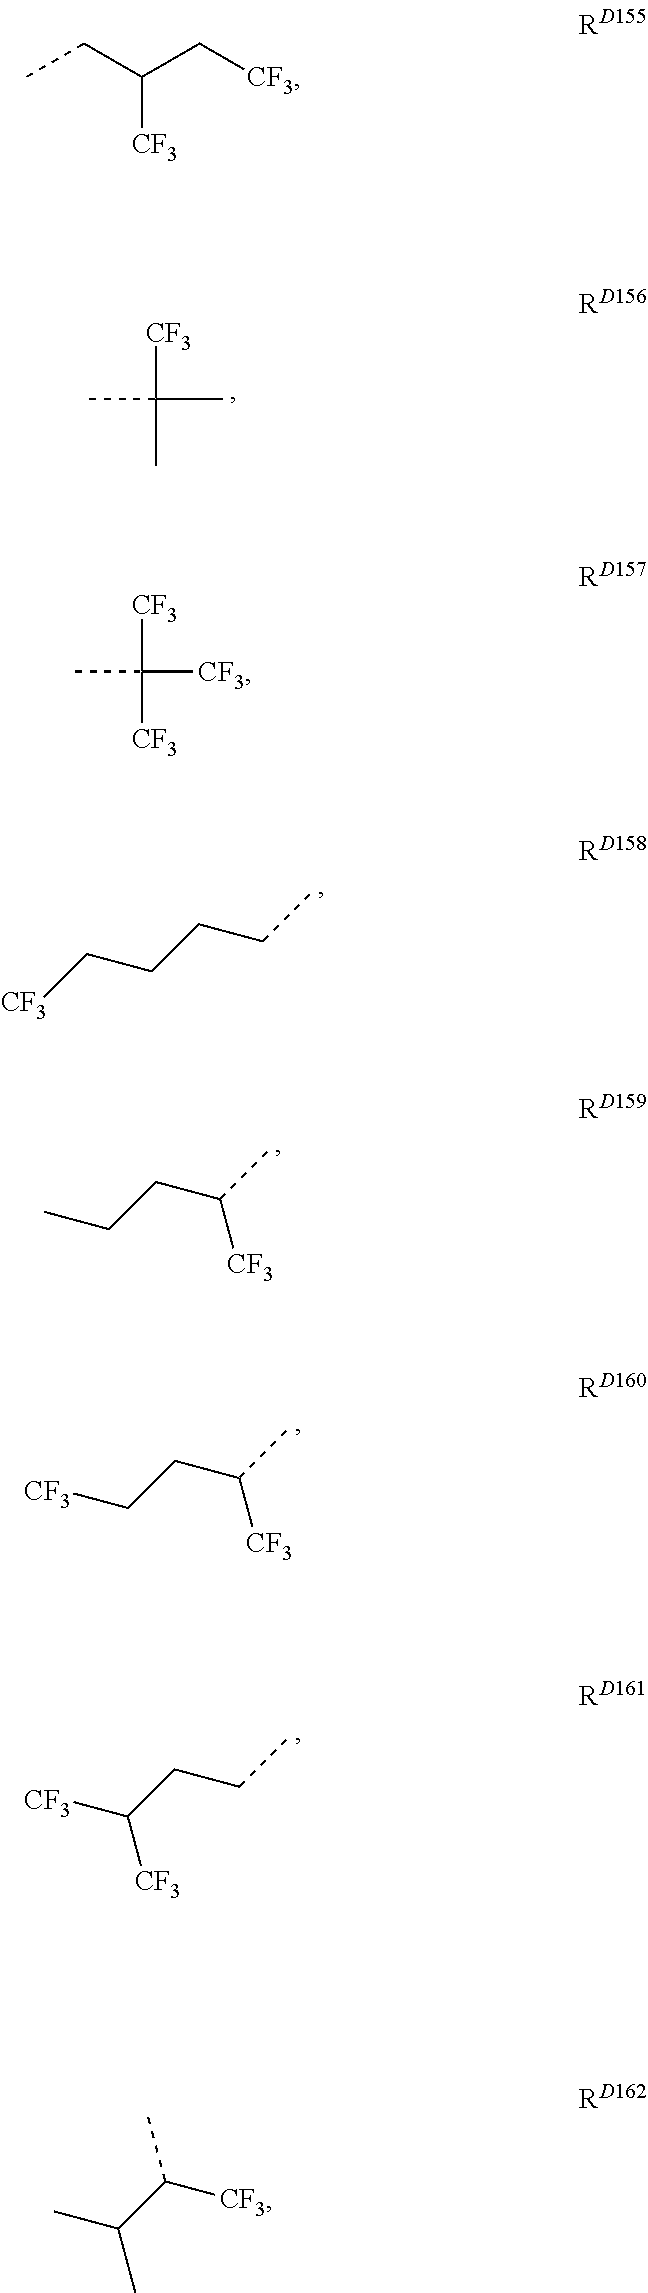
CC([CF3])(C)C.[CF3]CCCCC.CCCC(C)[CF3].[CF3]CCC(C)[CF3].[CF3]C(CCC)[CF3].C([CF3])C(CC)[CF3].CC([CF3])([CF3])[CF3].CC(C(C)[CF3])C
